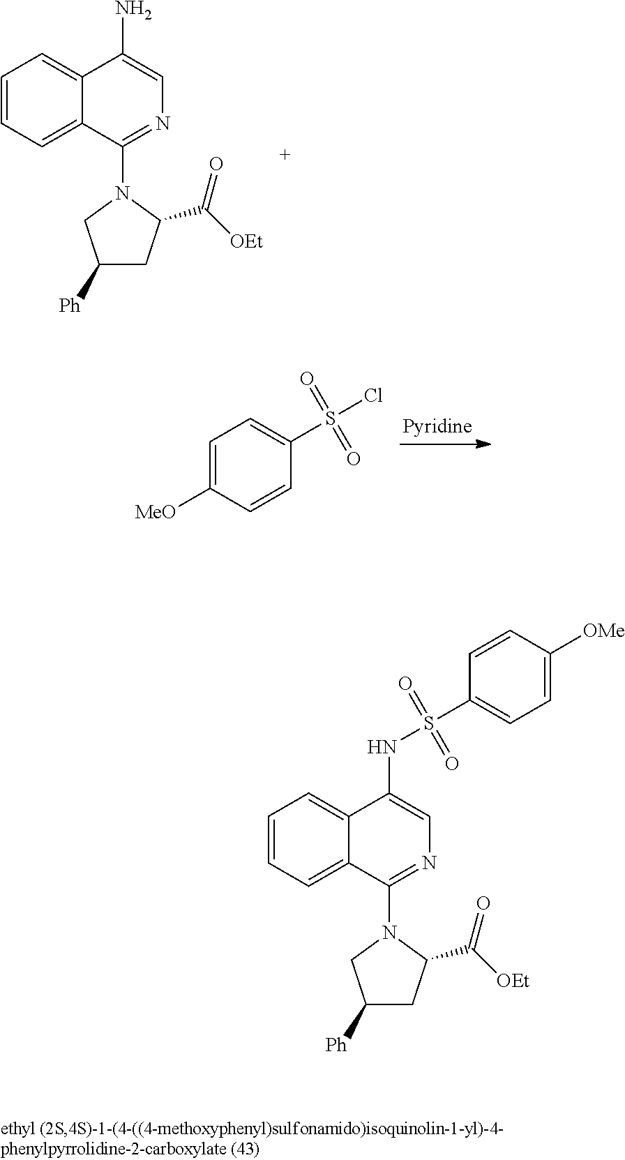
C1=CC=C2C(=C1)C(N)=CN=C2N1CC([Ph])CC1C([OEt])=O.C1=C([MeO])C=CC(S(Cl)(=O)=O)=C1.C1=CC=C2C(=C1)C(NS(C1=CC=C([OMe])C=C1)(=O)=O)=CN=C2N1CC([Ph])CC1C([OEt])=O
